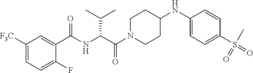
C1CC(NC2=CC=C(S(=O)(C)=O)C=C2)CCN1C(=O)C(NC(C1=CC([F3C])=CC=C1F)=O)C(C)C
